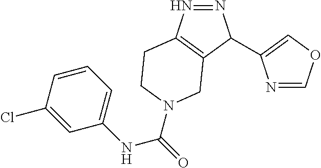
N1=NC(C2=COC=N2)C2=C1CCN(C(=O)NC1=CC=CC(Cl)=C1)C2
